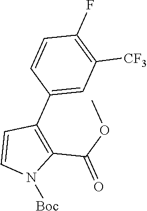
C1(C(OC)=O)=C(C2=CC([CF3])=C(F)C=C2)C=CN1[Boc]
